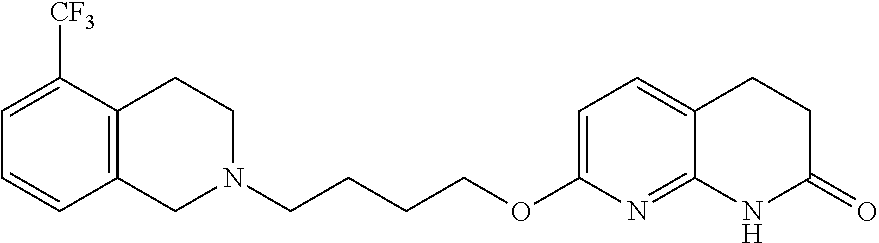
C12=C(CCN(CCCCOC3=CC=C4C(=N3)NC(=O)CC4)C1)C([CF3])=CC=C2
